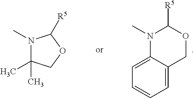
N1(C)C(C)(C)COC1[R5].N1(C)C2=CC=CC=C2COC1[R5]
